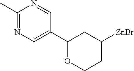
C1(C)=NC=C(C2OCCC([ZnBr])C2)C=N1
